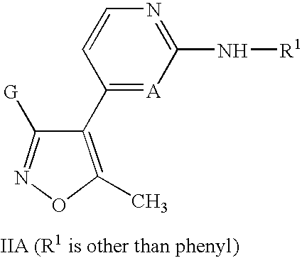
O1C(C)=C(C2=[A]C(N[R1])=NC=C2)C([G])=N1
